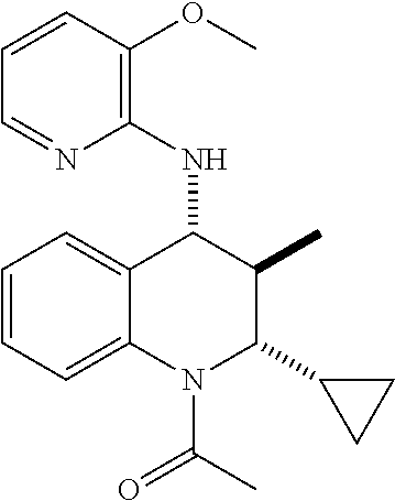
C1=CC=C2C(=C1)C(NC1=C(OC)C=CC=N1)C(C)C(C1CC1)N2C(C)=O
